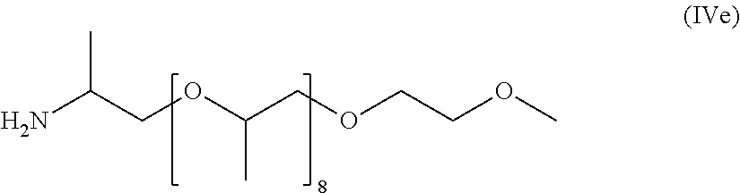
NC(COC(COCCOC)C)C
